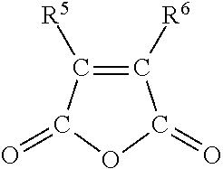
C1([R6])=C([R5])C(=O)OC1=O
